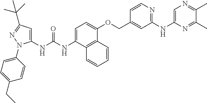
C1=C(NC(NC2=CC(C(C)(C)C)=NN2C2=CC=C(CC)C=C2)=O)C2=C(C(OCC3=CC(NC4=CN=C(C)C(C)=N4)=NC=C3)=C1)C=CC=C2
